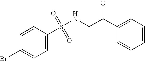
C1=CC(S(NCC(C2=CC=CC=C2)=O)(=O)=O)=CC=C1Br
